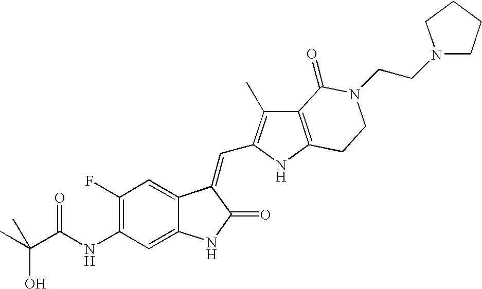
C1(NC(C(C)(O)C)=O)=C(F)C=C2C(=C1)NC(=O)C2=CC1=C(C)C2=C(N1)CCN(CCN1CCCC1)C2=O
